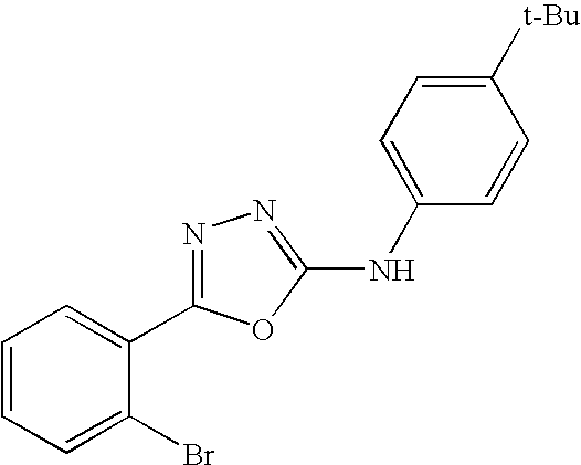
C1=CC=C(Br)C(C2=NN=C(NC3=CC=C([t-Bu])C=C3)O2)=C1
